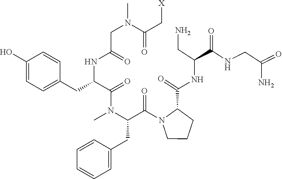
C(C(N)=O)NC(C(CN)NC(=O)C1N(C(C(N(C(C(CC2=CC=C(O)C=C2)NC(CN(C)C(=O)C[X])=O)=O)C)CC2=CC=CC=C2)=O)CCC1)=O
